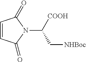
C1=CC(=O)N(C(C[NHBoc])[COOH])C1=O
